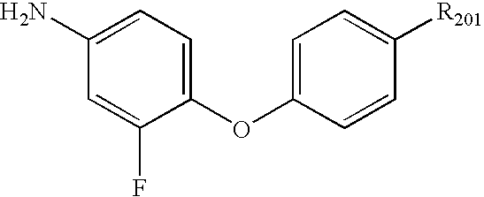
C1=C(OC2=CC=C(N)C=C2F)C=CC([R201])=C1
